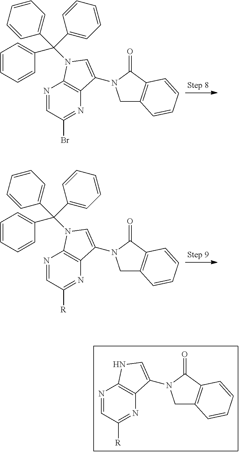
N1=CC(Br)=NC2=C1N(C(C1=CC=CC=C1)(C1=CC=CC=C1)C1=CC=CC=C1)C=C2N1CC2=C(C1=O)C=CC=C2.N1=CC([R])=NC2=C1N(C(C1=CC=CC=C1)(C1=CC=CC=C1)C1=CC=CC=C1)C=C2N1CC2=C(C1=O)C=CC=C2.N1=CC([R])=NC2=C1NC=C2N1CC2=C(C1=O)C=CC=C2
